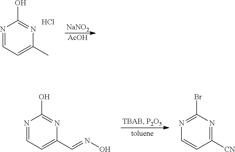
N1=CC=C(C)N=C1O.Cl.[NaNO2].[AcOH].N1=CC=C(C=NO)N=C1O.N1=C(Br)N=C([CN])C=C1
